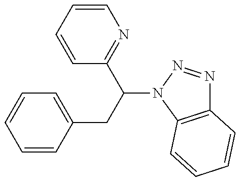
C1=CC(CC(C2=NC=CC=C2)N2N=NC3=C2C=CC=C3)=CC=C1
